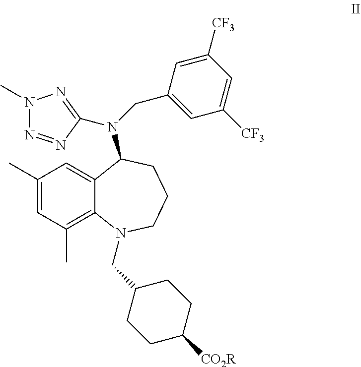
C1(C)=CC(C)=C2C(=C1)C(N(CC1=CC([CF3])=CC([CF3])=C1)C1=NN(C)N=N1)CCCN2CC1CCC([CO2R])CC1
